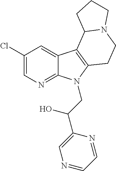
C1(Cl)=CN=C2C(=C1)C1=C(N2CC(C2=CN=CC=N2)O)CCN2C1CCC2
